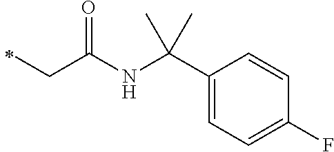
C1(C(NC(CC)=O)(C)C)=CC=C(F)C=C1
